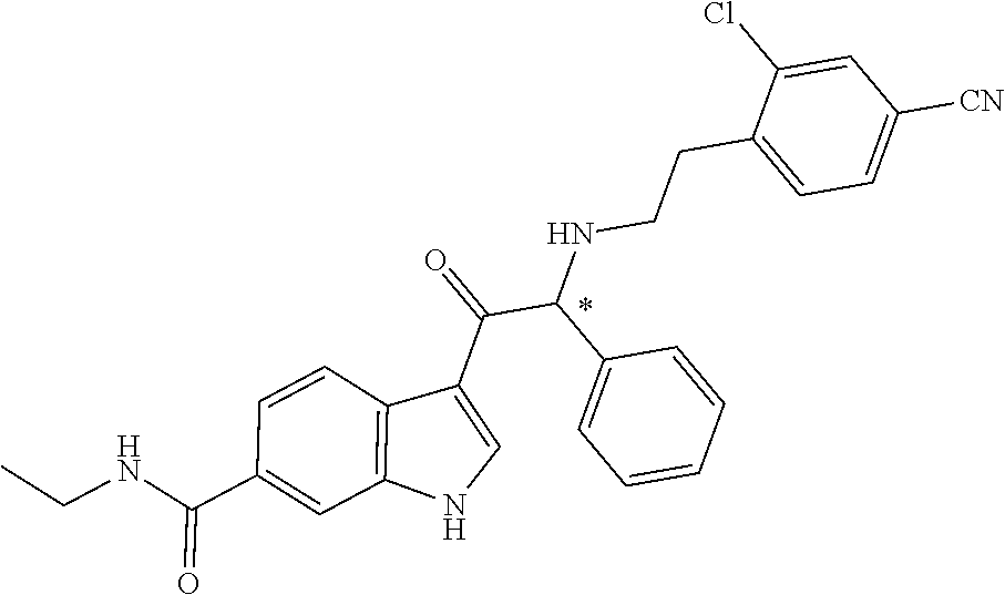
C12=C(C=CC(C(NCC)=O)=C1)C(C(=O)C(C1=CC=CC=C1)NCCC1=CC=C([CN])C=C1Cl)=CN2
